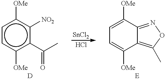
c1cc([OMe])c(C(C)=O)c([NO2])c1[OMe].C1=C([OMe])C2=NOC(C)=C2C([OMe])=C1
